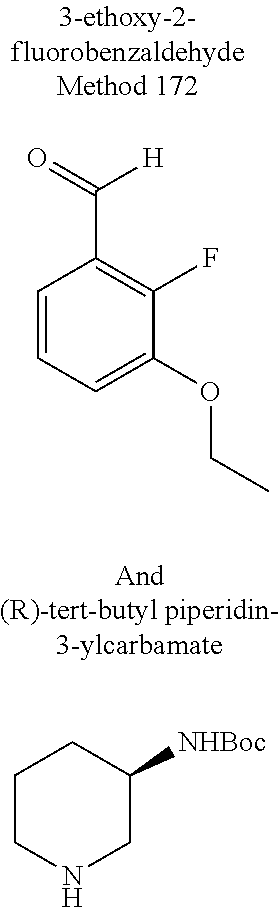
C1=CC=C(OCC)C(F)=C1C([H])=O.C1CNCC([NHBoc])C1
